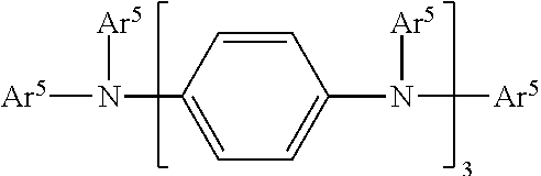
[Ar5]N(C1=CC=C(N([Ar5])[Ar5])C=C1)[Ar5]
